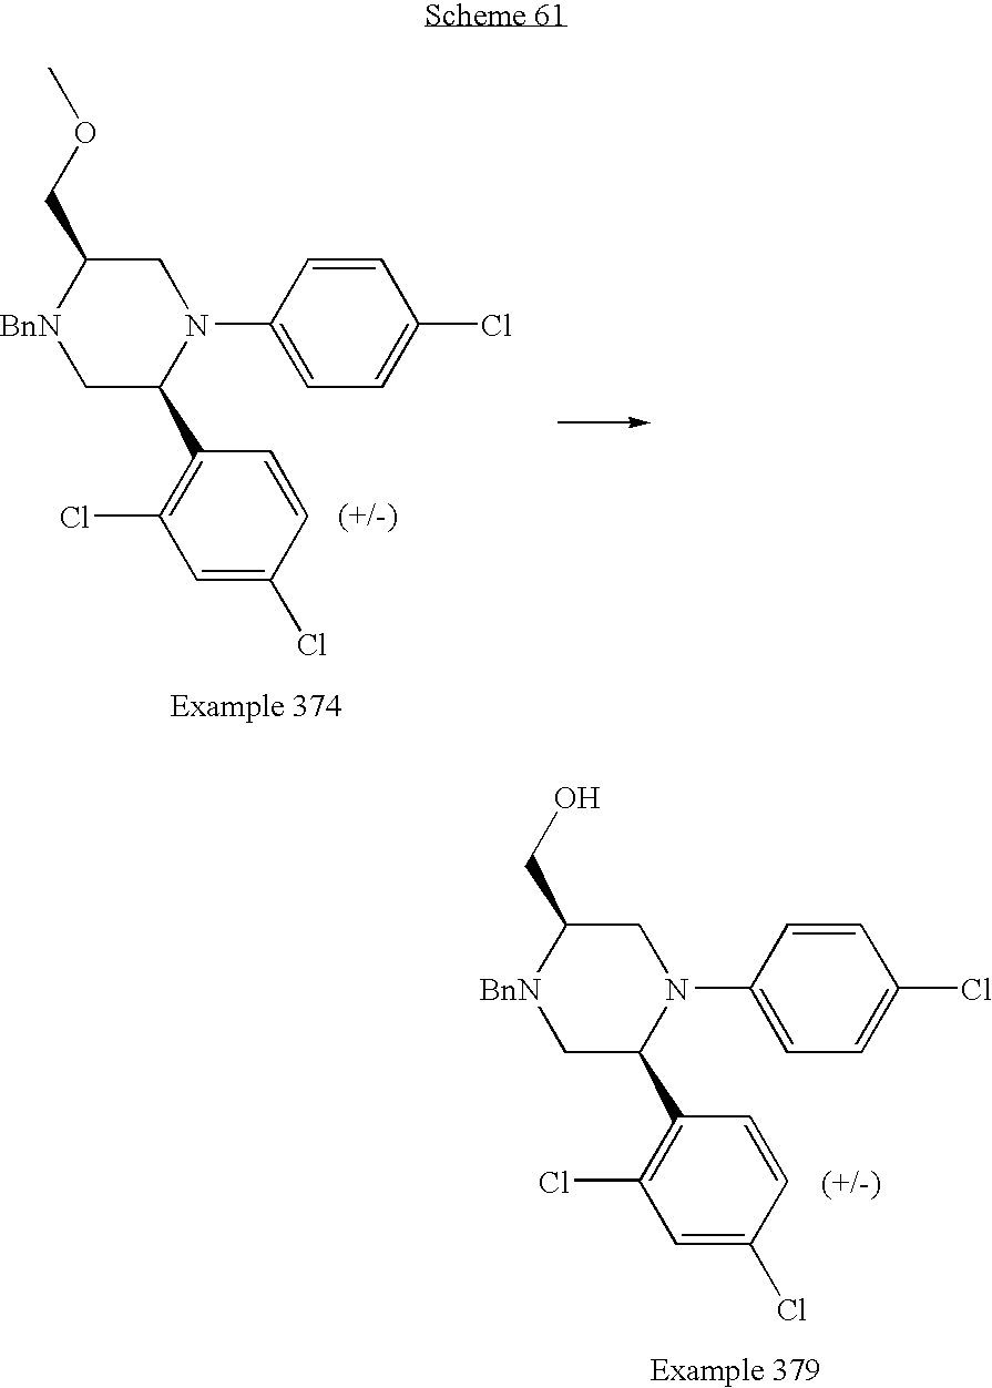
[BnN]1CC(C2=C(Cl)C=C(Cl)C=C2)N(C2=CC=C(Cl)C=C2)CC1COC.[BnN]1CC(C2=C(Cl)C=C(Cl)C=C2)N(C2=CC=C(Cl)C=C2)CC1CO
